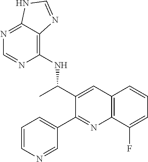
C1(NC(C2=CC3=C(N=C2C2=CC=CN=C2)C(F)=CC=C3)C)=C2C(=NC=N1)NC=N2
